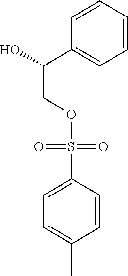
C1=CC=CC(C(O)COS(=O)(=O)C2=CC=C(C)C=C2)=C1
